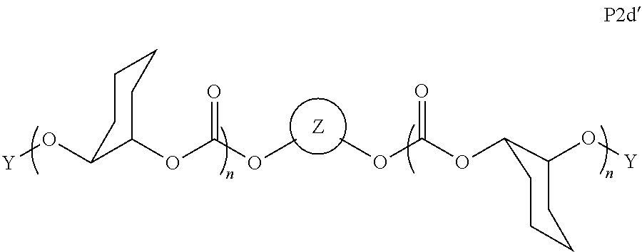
COC(=O)OC1C(O[Y])CCCC1.COC(=O)OC1C(O[Y])CCCC1
